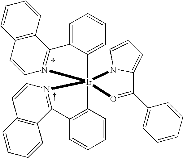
C1=CC=CC2=C1C=CN1=C2C2=C(C=CC=C2)[Ir]123(N1=C(C4=C(C=CC=C4)C=C1)C1=CC=CC=C12)N1C(=CC=C1)C(C1=CC=CC=C1)=O3
